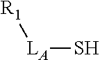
[R1][LA]S
